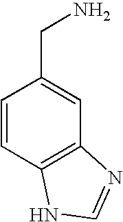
C1=CC2=C(C=C1CN)N=CN2
